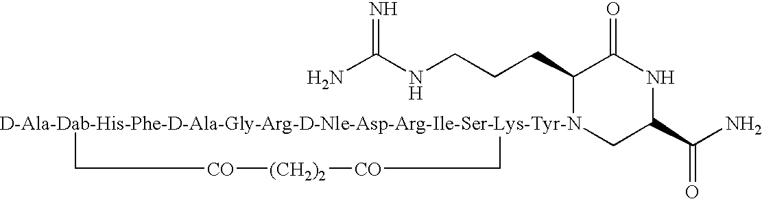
NC(NCCCC1[D-Ala-Dab-His-Phe-D-Ala-Gly-Arg-D-Nle-Asp-Arg-Ile-Ser-Lys-Tyr-N]2(CC(C(N)=O)NC1=O)C[CO][(CH2)2][CO]C2)=N
